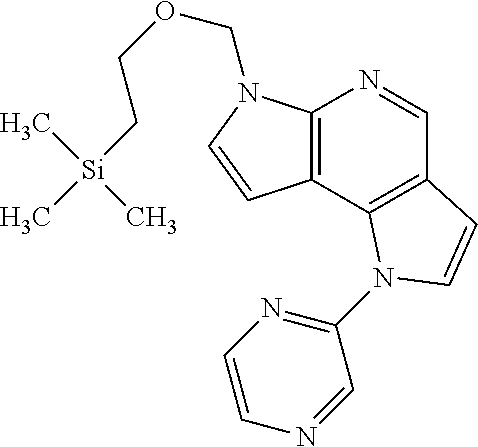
C[Si](CCOCN1C2=C(C=C1)C1=C(C=N2)C=CN1C1=NC=CN=C1)(C)C
